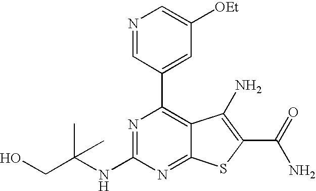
N1=C(NC(CO)(C)C)N=C2C(=C1C1=CC([OEt])=CN=C1)C(N)=C(C(N)=O)S2
